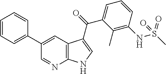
C1=CC=C(C2=CC3=C(N=C2)NC=C3C(C2=CC=CC(NS(=O)(C)=O)=C2C)=O)C=C1
